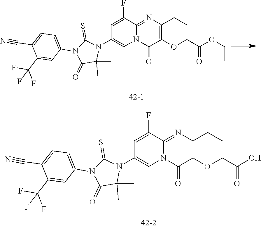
C1(C(F)(F)F)=CC(N2C(=O)C(C)(C)N(C3=CN4C(=NC(CC)=C(OCC(O)=O)C4=O)C(F)=C3)C2=S)=CC=C1C#N.C1(C(F)(F)F)=CC(N2C(=O)C(C)(C)N(C3=CN4C(=NC(CC)=C(OCC(OCC)=O)C4=O)C(F)=C3)C2=S)=CC=C1C#N
